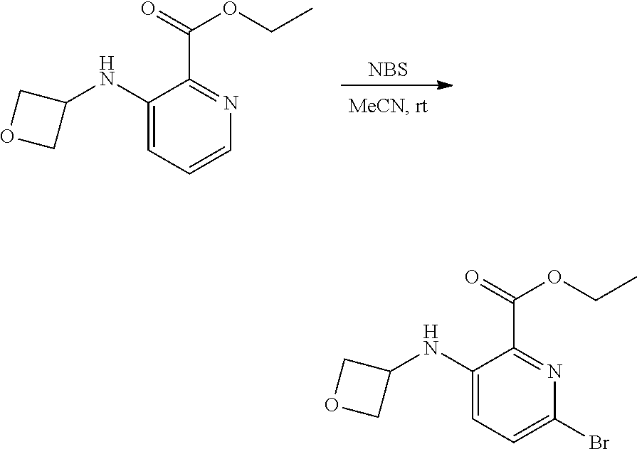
[NBS].C1(NC2COC2)=CC=CN=C1C(=O)OCC.C1(NC2COC2)=CC=C(Br)N=C1C(=O)OCC
